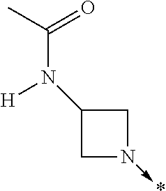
C1N(->*)CC1N(C(C)=O)[H]
